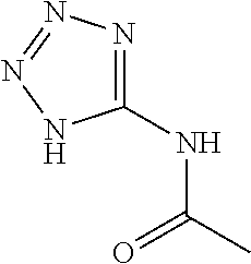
N(C(C)=O)C1=NN=NN1
